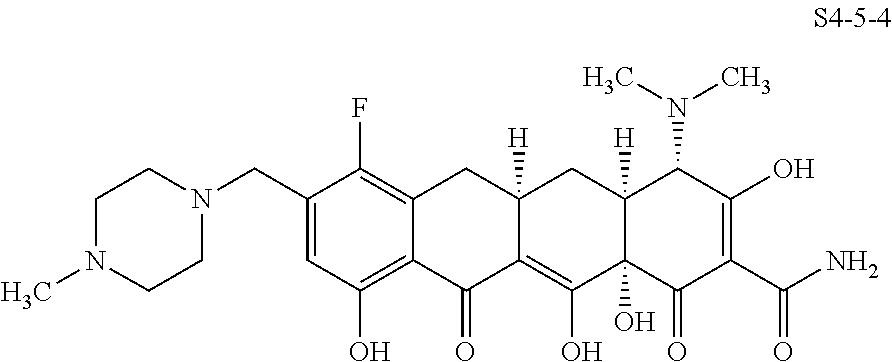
C1(CN2CCN(C)CC2)=CC(O)=C2C(=C1F)CC1([H])C(=C(O)C3(O)C([H])(C1)C(N(C)C)C(O)=C(C(N)=O)C3=O)C2=O
